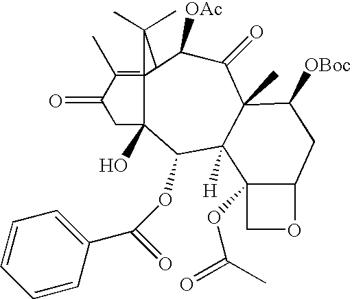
C1(OC(C2=CC=CC=C2)=O)C2([H])C(C)(C(=O)C([OAc])C3C4(=C(C)C(=O)CC14O)C3(C)C)C([OBoc])CC1C2(OC(C)=O)CO1
